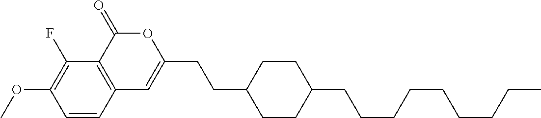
C1=CC2=C(C(F)=C1OC)C(=O)OC(CCC1CCC(CCCCCCCCC)CC1)=C2
